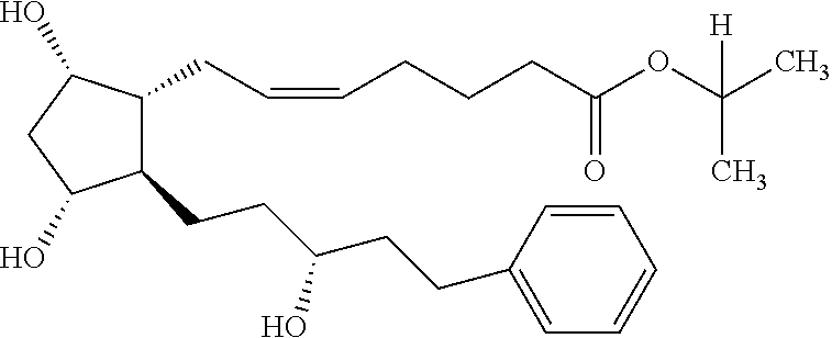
C1(CCC(CCC2=CC=CC=C2)O)C(CC=CCCCC(OC(C)(C)[H])=O)C(O)CC1O
